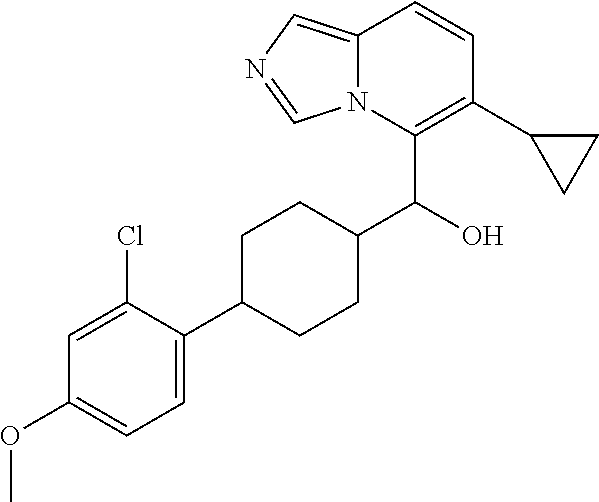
C1=C(Cl)C(C2CCC(C(O)C3=C(C4CC4)C=CC4=CN=CN34)CC2)=CC=C1OC
